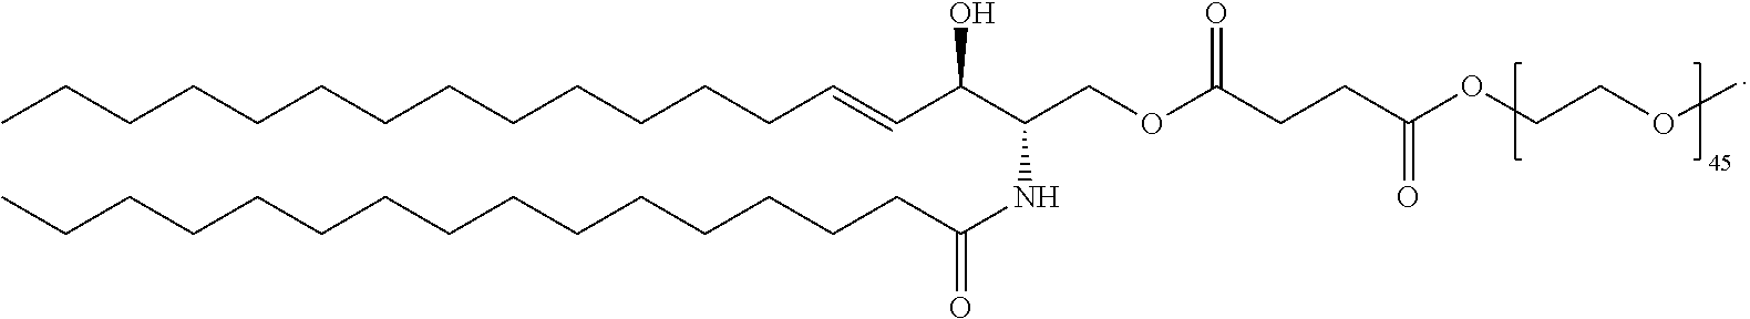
CCCCCCCCCCCCCC=CC(C(NC(CCCCCCCCCCCCCCC)=O)COC(CCC(OCCOC)=O)=O)O
